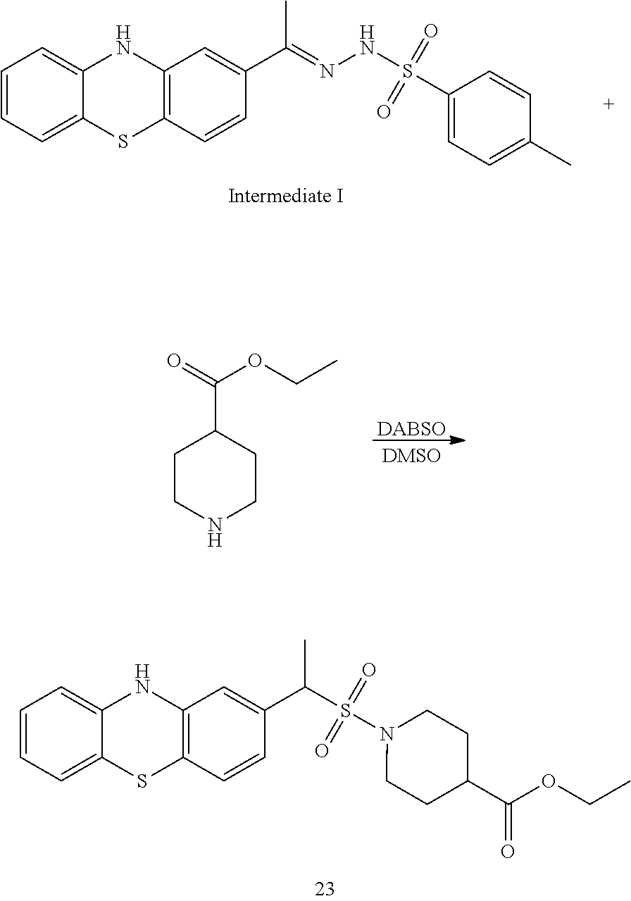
C1=CC=C2C(=C1)NC1=C(S2)C=CC(C(=NNS(=O)(=O)C2=CC=C(C)C=C2)C)=C1.[DABSO].C1(C(OCC)=O)CCNCC1.C1=CC=C2C(=C1)NC1=C(S2)C=CC(C(C)S(=O)(=O)N2CCC(C(OCC)=O)CC2)=C1
